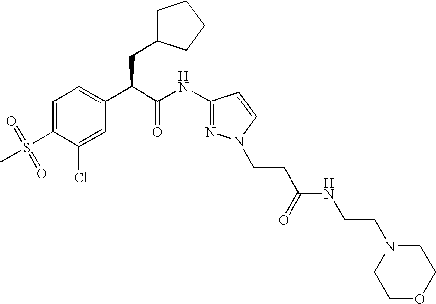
C1=C(S(=O)(C)=O)C(Cl)=CC(C(C(NC2=NN(CCC(NCCN3CCOCC3)=O)C=C2)=O)CC2CCCC2)=C1
